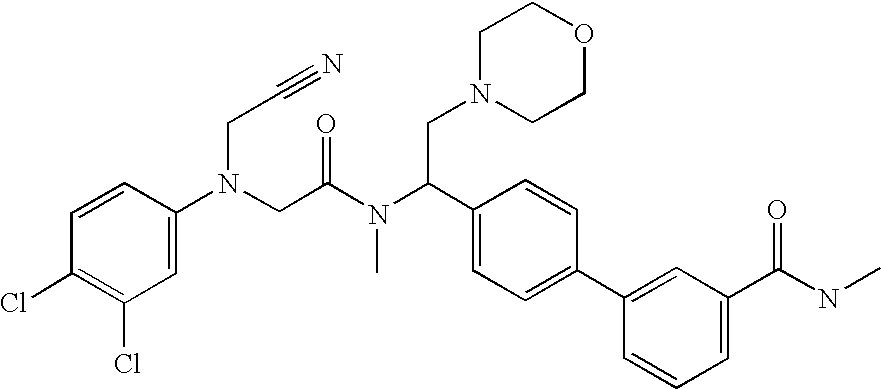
C1(Cl)=C(Cl)C=C(N(CC(N(C(C2=CC=C(C3=CC(C(NC)=O)=CC=C3)C=C2)CN2CCOCC2)C)=O)CC#N)C=C1
